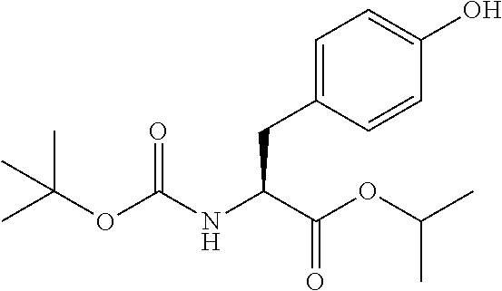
OC1=CC=C(CC(C(=O)OC(C)C)NC(OC(C)(C)C)=O)C=C1
